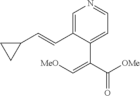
C1=C(C=CC2CC2)C(C(C([OMe])=O)=C[MeO])=CC=N1
